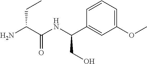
C(C(C(NC(C1=CC(OC)=CC=C1)CO)=O)N)C
